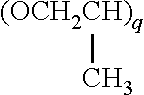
[(OCH2CH)q]C
